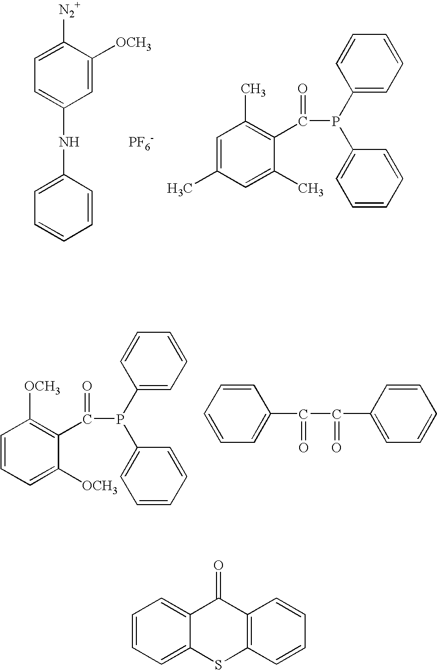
C1([N2+])=CC=C(NC2=CC=CC=C2)C=C1[OCH3].[PF6-].C1=C(C)C=C(C)C(C(P(C2=CC=CC=C2)C2=CC=CC=C2)=O)=C1C.C1=CC=C([OCH3])C(C(P(C2=CC=CC=C2)C2=CC=CC=C2)=O)=C1[OCH3].C1=CC=C(C(C(C2=CC=CC=C2)=O)=O)C=C1.C1=CC=C2C(=C1)C(=O)C1=C(S2)C=CC=C1
